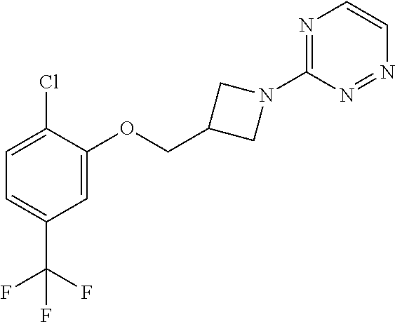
C1=C(C(F)(F)F)C=C(OCC2CN(C3=NC=CN=N3)C2)C(Cl)=C1
